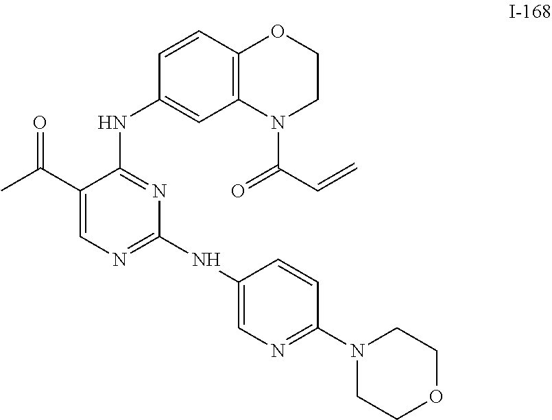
C1(C(C)=O)=CN=C(NC2=CN=C(N3CCOCC3)C=C2)N=C1NC1=CC2=C(C=C1)OCCN2C(C=C)=O
